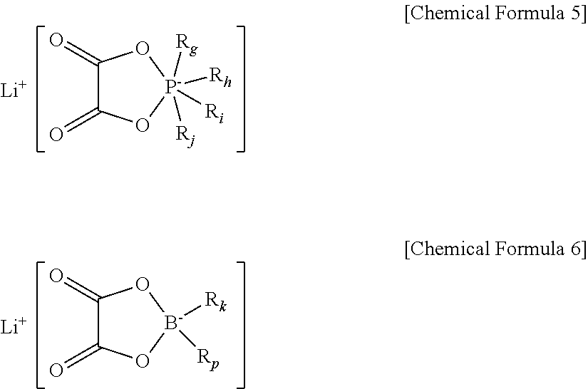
C1(=O)C(=O)O[P-]([Rg])([Rj])([Ri])([Rh])O1.[Li].C1(=O)C(=O)O[B-]([Rk])([Rp])O1.[Li]
